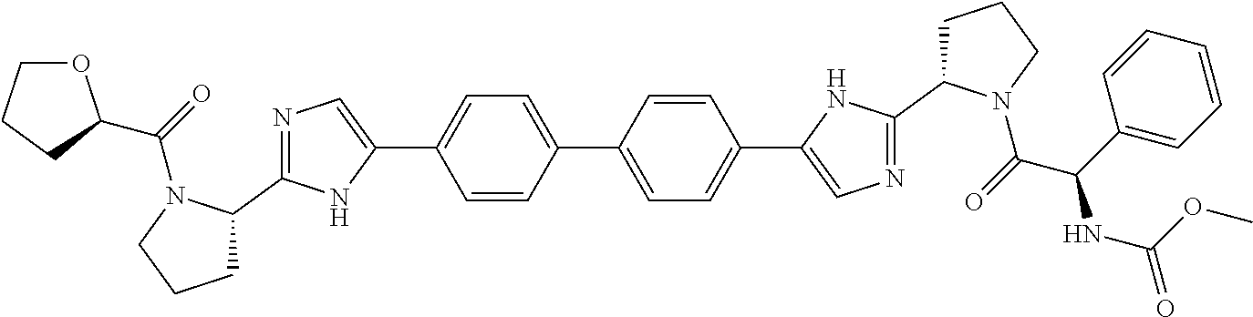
C1=CC(C2=CC=C(C3=CN=C(C4N(C(=O)C(C5=CC=CC=C5)NC(=O)OC)CCC4)N3)C=C2)=CC=C1C1=CN=C(C2N(C(=O)C3OCCC3)CCC2)N1
